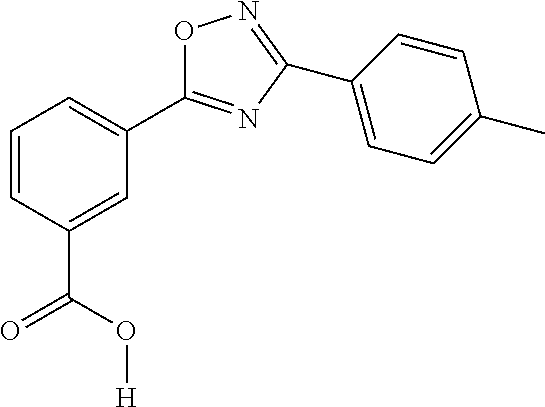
C1=CC(C(O[H])=O)=CC(C2=NC(C3=CC=C(C)C=C3)=NO2)=C1
